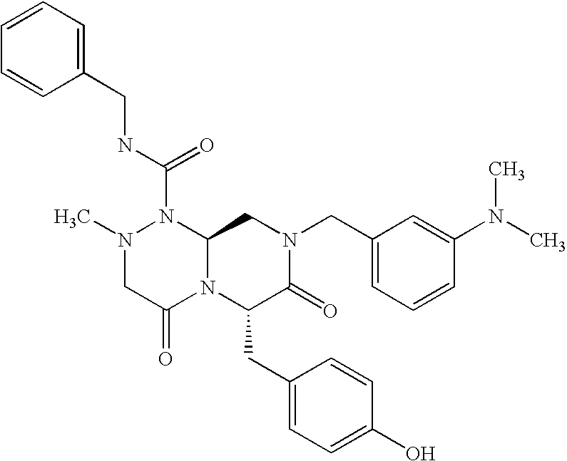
CN1CC(=O)N2C(N1C(NCC1=CC=CC=C1)=O)CN(CC1=CC=CC(N(C)C)=C1)C(=O)C2CC1=CC=C(O)C=C1
